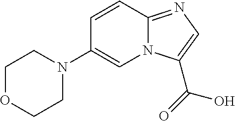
C1(N2CCOCC2)=CN2C(=NC=C2C(=O)O)C=C1
